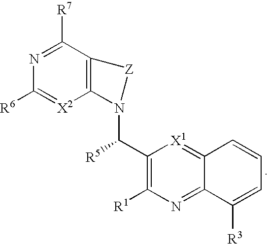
C12=C(C([R7])=NC([R6])=[X2]1)[Z]N2C(C1=C([R1])N=C2C(=[X1]1)C=CC=C2[R3])[R5]
